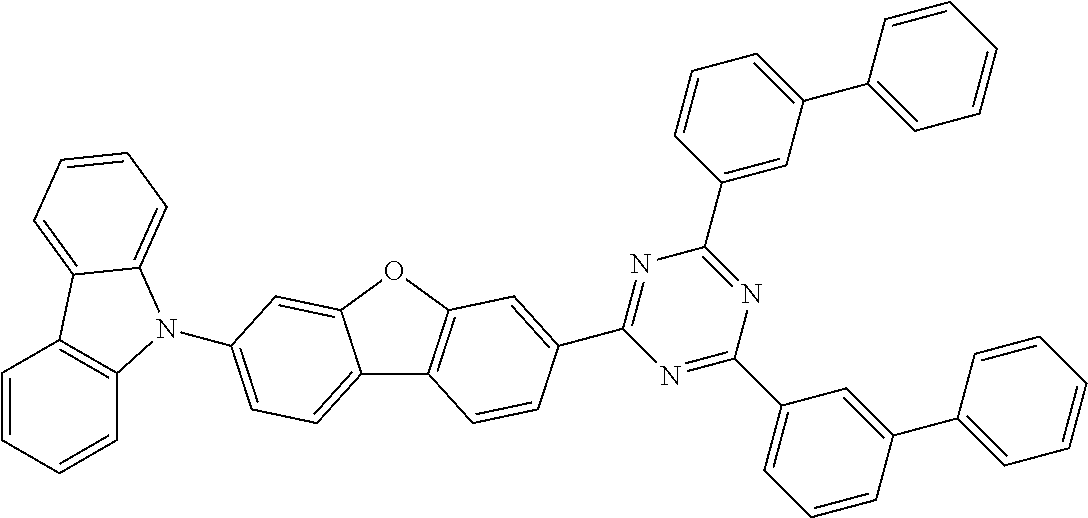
C12=CC=C(N3C4=C(C=CC=C4)C4=CC=CC=C34)C=C1OC1=C2C=CC(C2=NC(C3=CC(C4=CC=CC=C4)=CC=C3)=NC(C3=CC=CC(C4=CC=CC=C4)=C3)=N2)=C1
